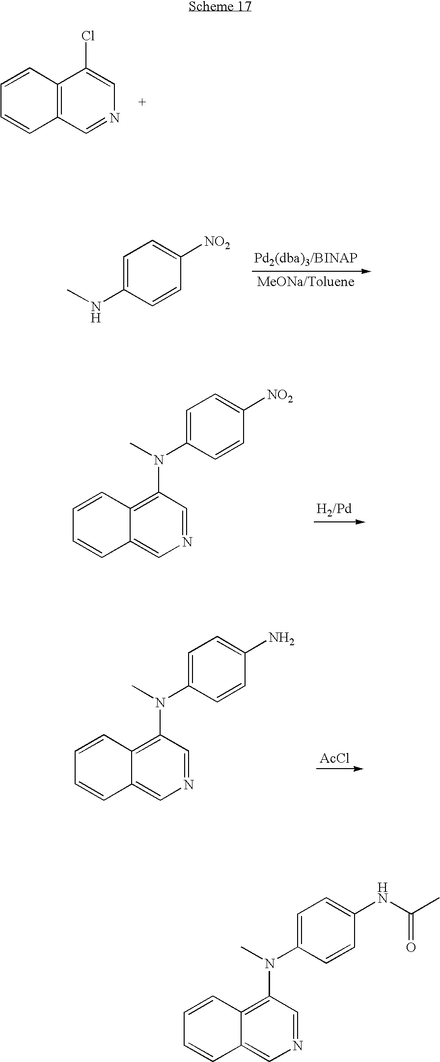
C1=CC2=C(C=C1)C=NC=C2Cl.C1=C(NC)C=CC([NO2])=C1.C1=CC2=C(N(C3=CC=C([NO2])C=C3)C)C=NC=C2C=C1.[AcCl].C1=CC2=C(N(C3=CC=C(N)C=C3)C)C=NC=C2C=C1.C1=CC2=C(N(C3=CC=C(NC(C)=O)C=C3)C)C=NC=C2C=C1
